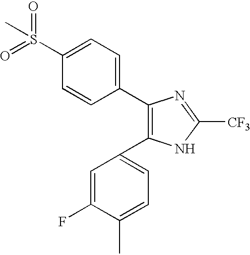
C1(C2=C(C3=CC=C(C)C(F)=C3)NC([CF3])=N2)=CC=C(S(=O)(=O)C)C=C1
